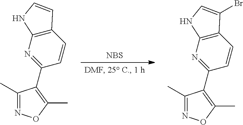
C12=C(N=C(C3=C(C)ON=C3C)C=C1)NC=C2Br.[NBS].C12=C(N=C(C3=C(C)ON=C3C)C=C1)NC=C2
